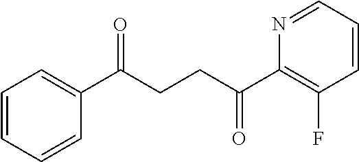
C1(C(CCC(C2=C(F)C=CC=N2)=O)=O)=CC=CC=C1
